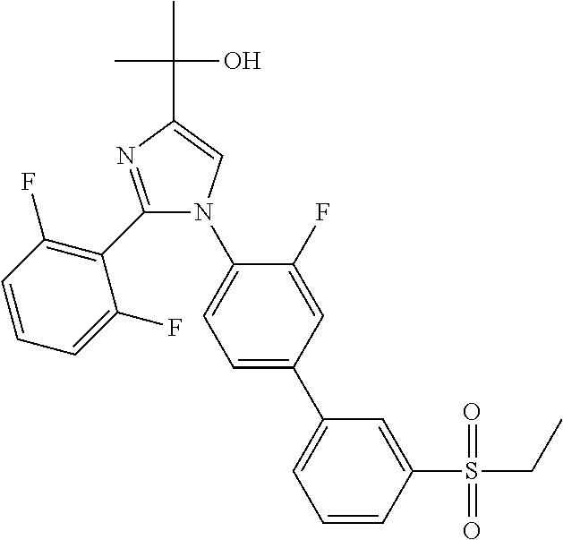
C1(C2=C(F)C=CC=C2F)=NC(C(C)(C)O)=CN1C1=CC=C(C2=CC=CC(S(CC)(=O)=O)=C2)C=C1F
